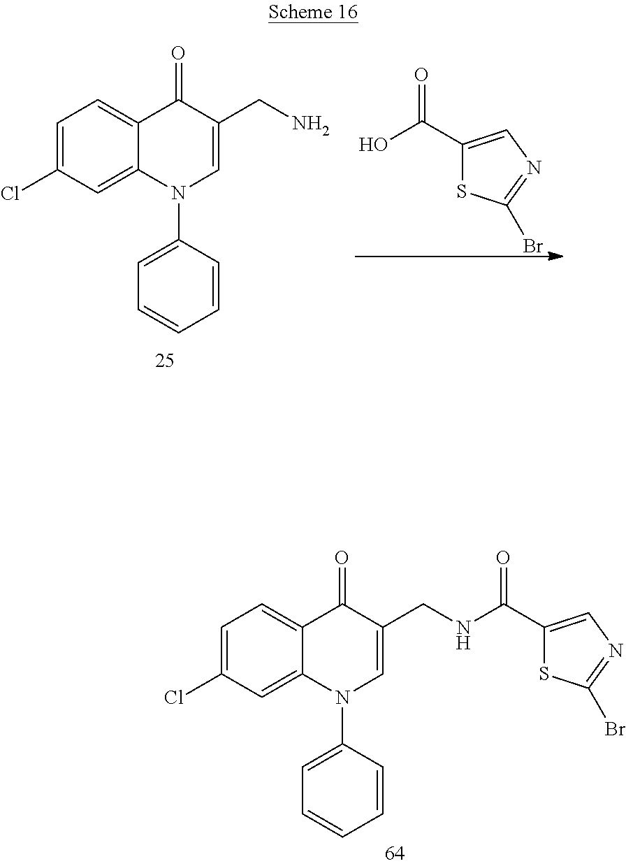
C1=C(Cl)C=C2C(=C1)C(=O)C(CN)=CN2C1=CC=CC=C1.C(O)(=O)C1=CN=C(Br)S1.C1=C(Cl)C=C2C(=C1)C(=O)C(CNC(=O)C1=CN=C(Br)S1)=CN2C1=CC=CC=C1
